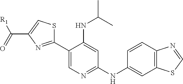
C1(C2=CN=C(NC3=CC4=C(C=C3)N=CS4)C=C2NC(C)C)=NC(C(=O)[R1])=CS1
